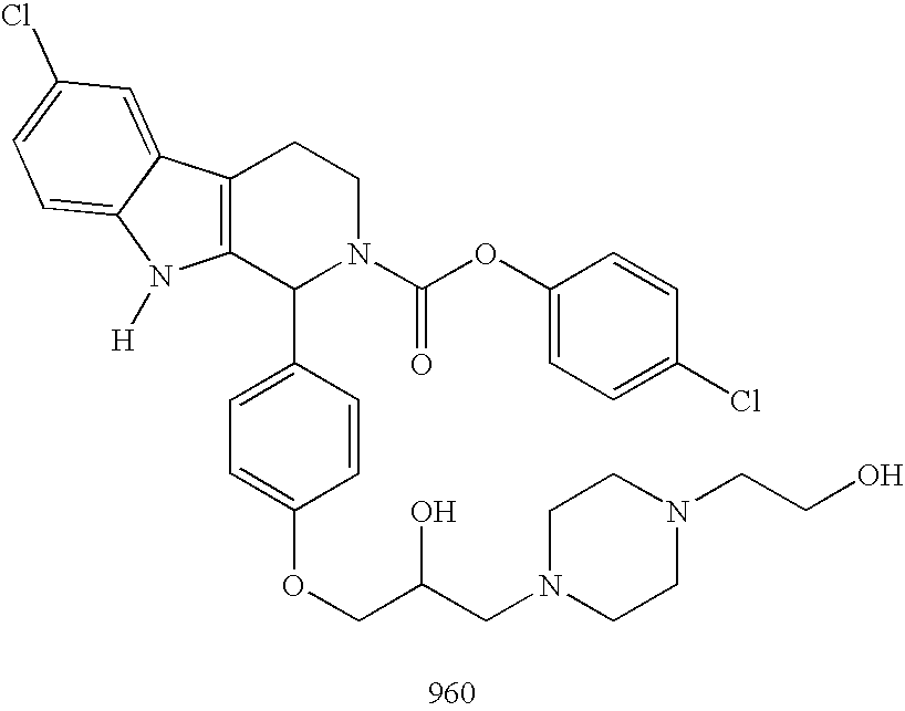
C12=C(C(C3=CC=C(OCC(CN4CCN(CCO)CC4)O)C=C3)N(C(OC3=CC=C(Cl)C=C3)=O)CC1)N([H])C1=CC=C(Cl)C=C21
